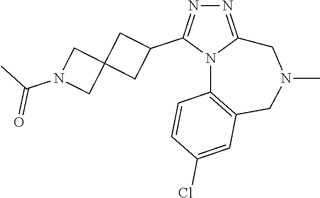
N1=C2N(C(C3CC4(C3)CN(C(C)=O)C4)=N1)C1=C(CN(C)C2)C=C(Cl)C=C1
